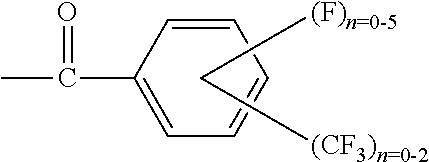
C(C1=CC=CC=C1)(C)=O.C(C[(F)n=0-5])C[(CF3)n=0-2]
